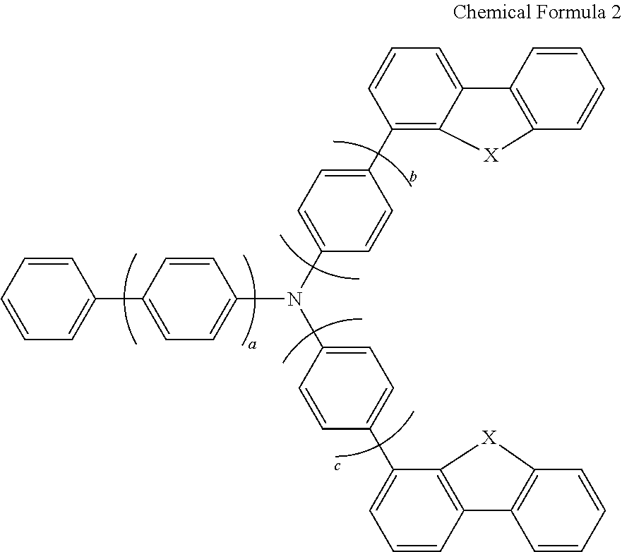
C1(N(C2=CC=C(C3=C4C(=CC=C3)C3=C(C=CC=C3)[X]4)C=C2)C2=CC=C(C3=CC=CC4=C3[X]C3=C4C=CC=C3)C=C2)=CC=C(C2=CC=CC=C2)C=C1
